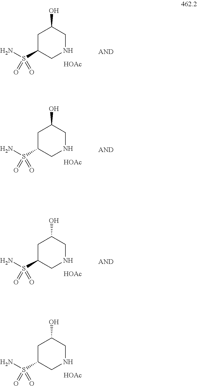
C1C(S(N)(=O)=O)CNCC1O.[HOAc].C1C(S(N)(=O)=O)CNCC1O.[HOAc].C1C(S(N)(=O)=O)CNCC1O.[HOAc].C1C(S(N)(=O)=O)CNCC1O.[HOAc]
